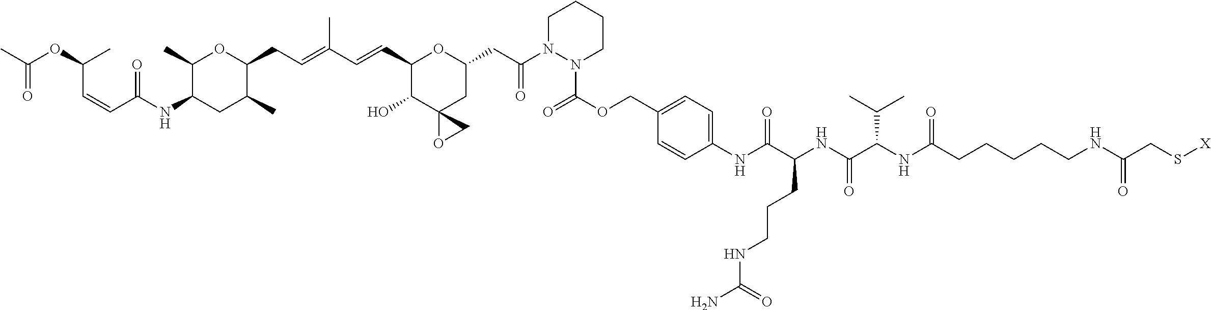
C1(C)C(NC(C=CC(OC(C)=O)C)=O)CC(C)C(CC=C(C=CC2C(O)C3(CC(CC(N4N(C(OCC5=CC=C(NC(C(NC(C(NC(CCCCCNC(CS[X])=O)=O)C(C)C)=O)CCCNC(=O)N)=O)C=C5)=O)CCCC4)=O)O2)OC3)C)O1
